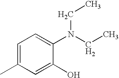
C1=C(C)C=C(O)C(N(CC)CC)=C1
